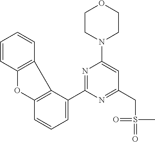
C1(C2=CC=CC3=C2C2=C(O3)C=CC=C2)=NC(N2CCOCC2)=CC(CS(=O)(C)=O)=N1
